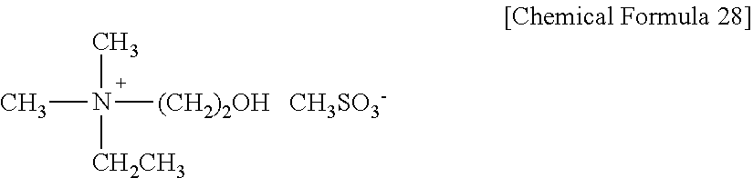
N(C)([CH2CH3])([(CH2)2OH])C.[CH3SO3-]
